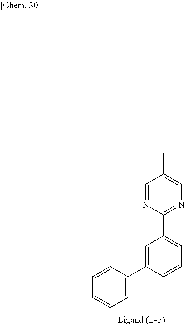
C1=NC(C2=CC=CC(C3=CC=CC=C3)=C2)=NC=C1C
